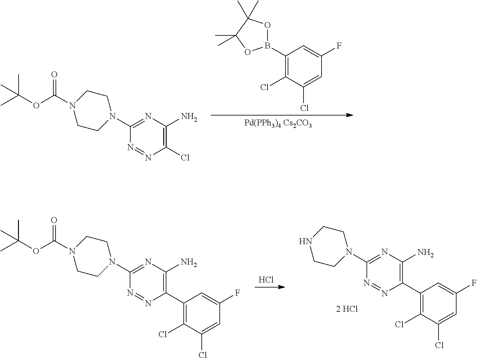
C1(B2OC(C)(C)C(C)(C)O2)=C(Cl)C(Cl)=CC(F)=C1.[Pd(PPh3)4 Cs2CO3].N1=NC(Cl)=C(N)N=C1N1CCN(C(=O)OC(C)(C)C)CC1.C1(Cl)=C(C2=C(N)N=C(N3CCNCC3)N=N2)C=C(F)C=C1Cl.Cl.C1(Cl)=C(C2=C(N)N=C(N3CCN(C(=O)OC(C)(C)C)CC3)N=N2)C=C(F)C=C1Cl
